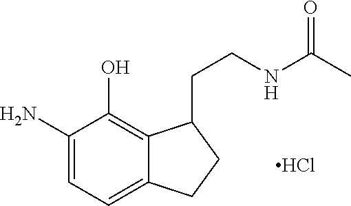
C1(N)=CC=C2C(=C1O)C(CCNC(C)=O)CC2.Cl
